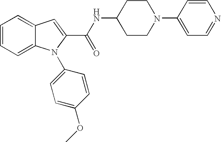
C1=C2C(=CC=C1)N(C1=CC=C(OC)C=C1)C(C(=O)NC1CCN(C3=CC=NC=C3)CC1)=C2
